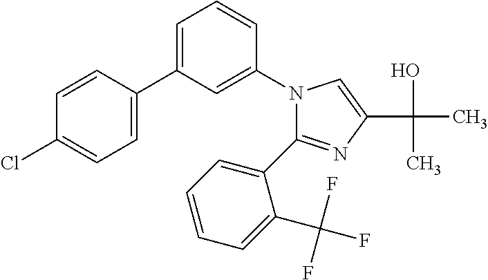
C1(C2=NC(C(O)(C)C)=CN2C2=CC(C3=CC=C(Cl)C=C3)=CC=C2)=CC=CC=C1C(F)(F)F
